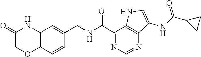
C12=C(C=CC(CNC(C3=NC=NC4=C3NC=C4NC(C3CC3)=O)=O)=C1)OCC(=O)N2
